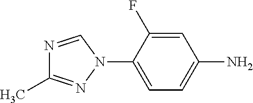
N1=CN(C2=CC=C(N)C=C2F)N=C1C
